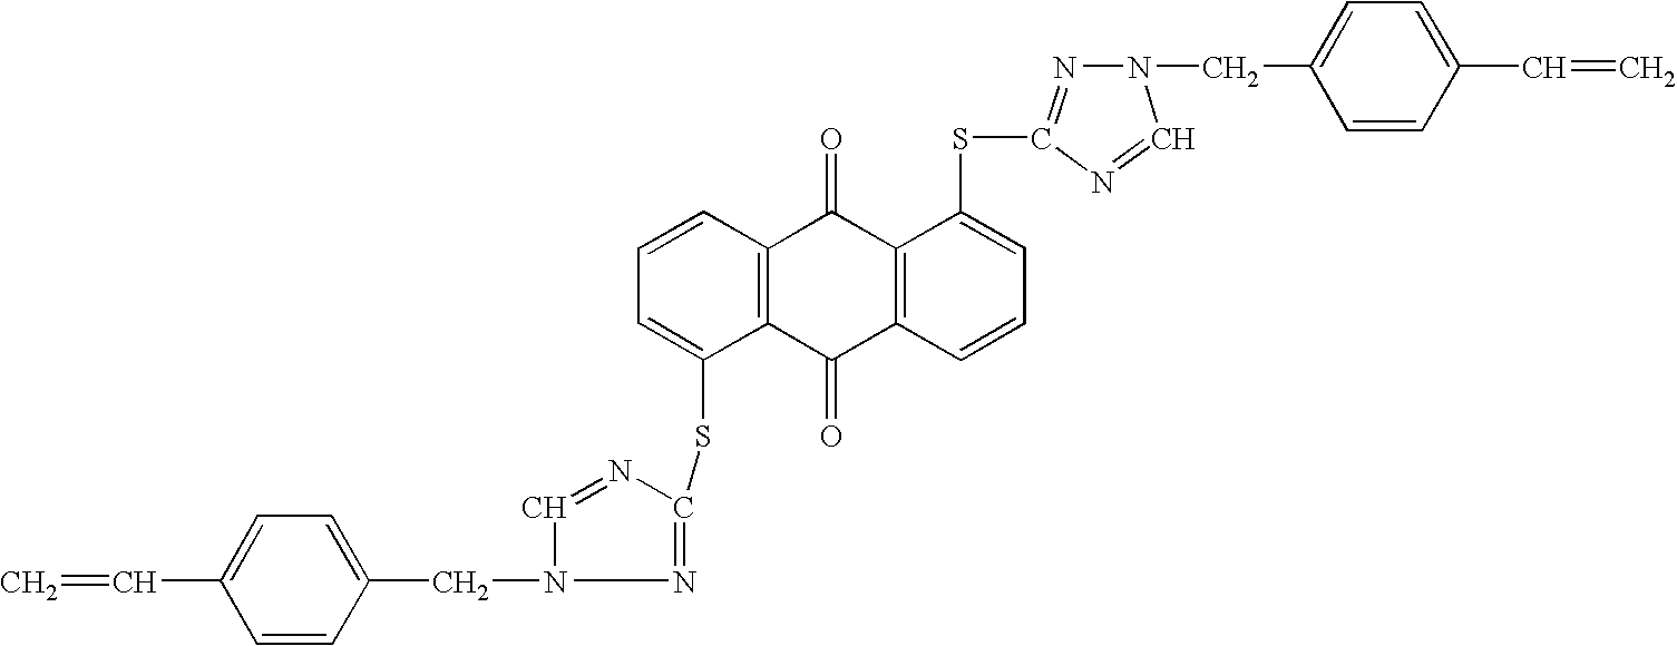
C1(SC2=NN(CC3=CC=C(C=C)C=C3)C=N2)=CC=CC2=C1C(=O)C1=C(C2=O)C(SC2=NN(CC3=CC=C(C=C)C=C3)C=N2)=CC=C1
